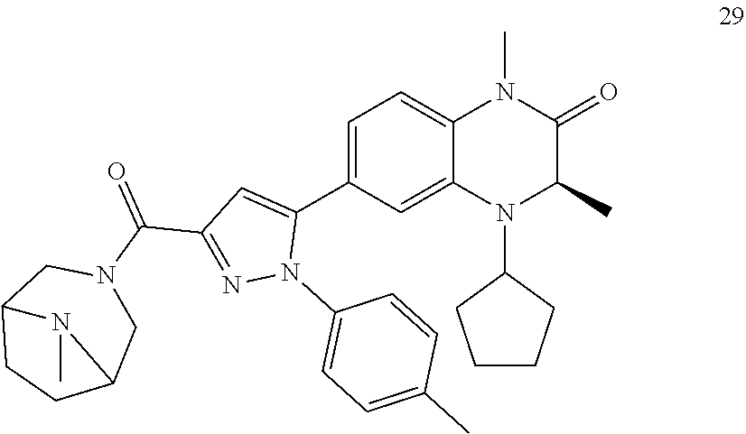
C1=C(C2=CC(C(=O)N3CC4CCC(C3)N4C)=NN2C2=CC=C(C)C=C2)C=C2C(=C1)N(C)C(=O)C(C)N2C1CCCC1
